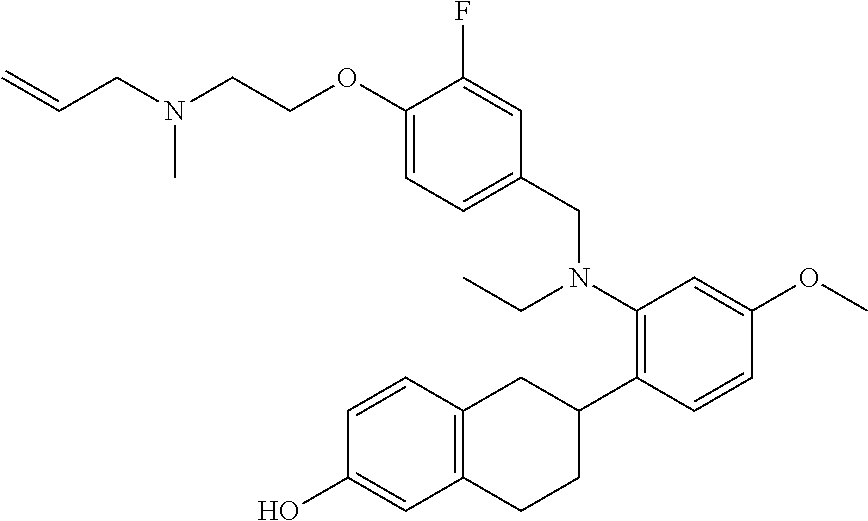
C(CN(C)CCOC1=CC=C(CN(C2=C(C3CC4=C(CC3)C=C(O)C=C4)C=CC(OC)=C2)CC)C=C1F)=C
